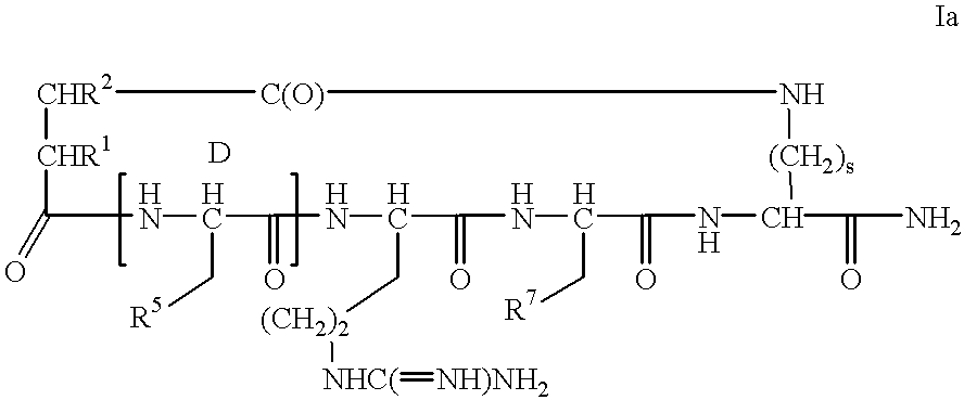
C1(=O)NC(C[R5])C(=O)NC(C[(CH2)2][NHC(]=[NH)NH2])C(=O)NC(C[R7])C(=O)NC(C(=O)N)[(CH2)s]N[C(O)][CHR2][CHR1]1
